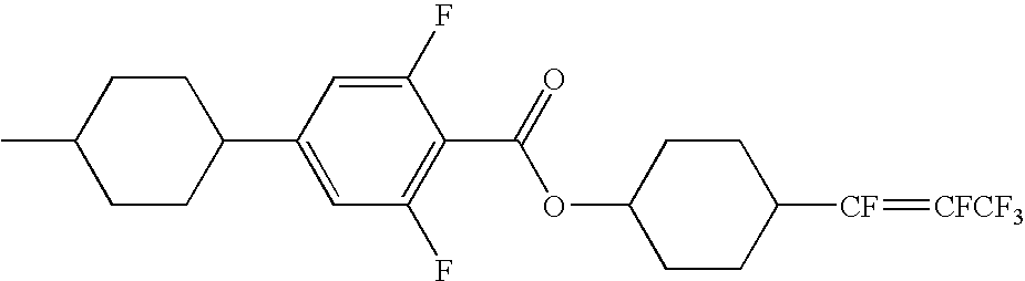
O(C(C1=C(F)C=C(C2CCC(C)CC2)C=C1F)=O)C1CCC([CF]=[CFCF3])CC1
